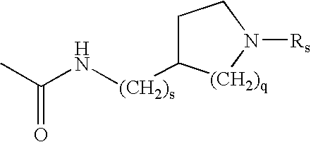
C1C([(CH2)s]NC(C)=O)[(CH2)q]N([Rs])C1
